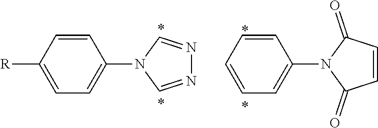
C1([R])=CC=C(N2C=NN=C2)C=C1.C1=CC=C(N2C(=O)C=CC2=O)C=C1
